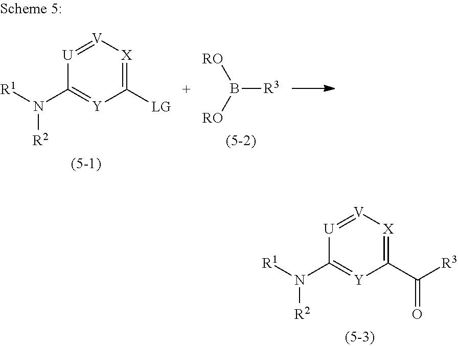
[U]1=[V][X]=C(C([R3])=O)[Y]=C1N([R1])[R2].[U]1=[V][X]=C([LG])[Y]=C1N([R1])[R2].B([R3])([RO])[RO]
